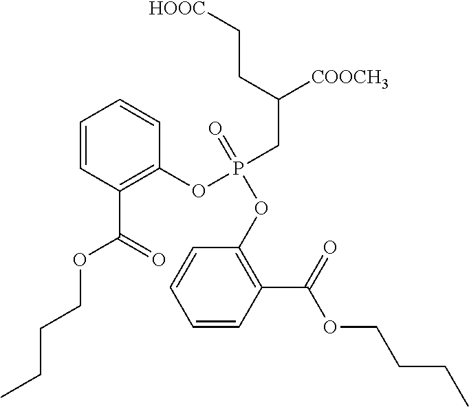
C1=CC(C(=O)OCCCC)=C(OP(CC([COOCH3])CC[HOOC])(=O)OC2=C(C(=O)OCCCC)C=CC=C2)C=C1
